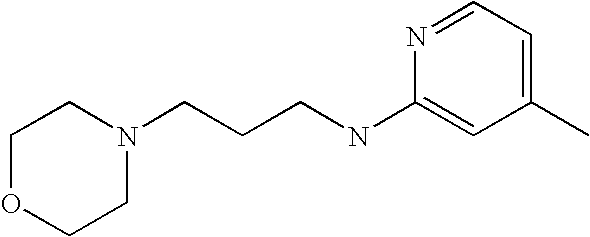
C1OCCN(CCCNC2=CC(C)=CC=N2)C1
